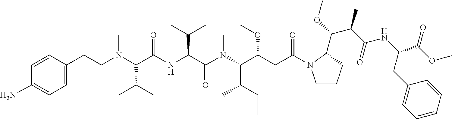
C1(CCN(C(C(NC(C(C)C)C(=O)N(C)C(C(CC)C)C(OC)CC(=O)N2CCCC2C(OC)C(C(NC(C(OC)=O)CC2=CC=CC=C2)=O)C)=O)C(C)C)C)=CC=C(N)C=C1
